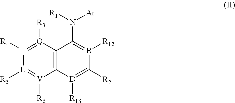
C12=C([D]([R13])=C([R2])B([R12])=C1N([Ar])[R1])[V]([R6])=[U]([R5])[T]([R4])=[Q]2[R3]
